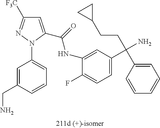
C1=C(C(=O)NC2=CC(C(N)(CCC3CC3)C3=CC=CC=C3)=CC=C2F)N(C2=CC=CC(CN)=C2)N=C1[F3C]
